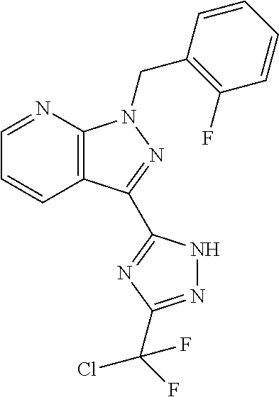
C1=NC2=C(C=C1)C(C1=NC(C(F)(Cl)F)=NN1)=NN2CC1=C(F)C=CC=C1
